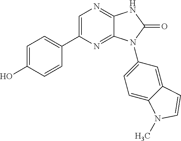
C1=C(C2=CC=C(O)C=C2)N=C2C(=N1)NC(=O)N2C1=CC=C2C(=C1)C=CN2C
